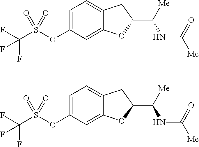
C1=C(OS(C(F)(F)F)(=O)=O)C=C2C(=C1)CC(C([Me])NC([Me])=O)O2.C1=C(OS(C(F)(F)F)(=O)=O)C=C2C(=C1)CC(C([Me])NC([Me])=O)O2
